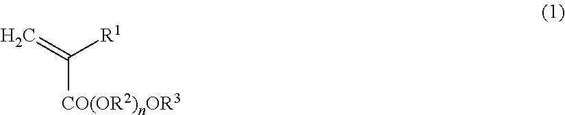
C=C([R1])[CO(OR2)nOR3]
